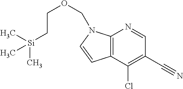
C12=C(C(Cl)=C(C#N)C=N1)C=CN2COCC[Si](C)(C)C
